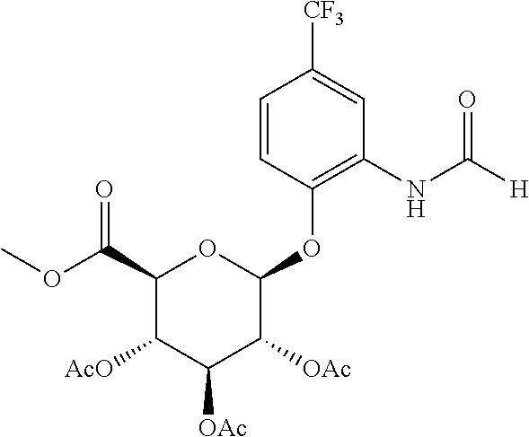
C1=CC(OC2OC(C(OC)=O)C([AcO])C([OAc])C2[OAc])=C(NC([H])=O)C=C1[CF3]
